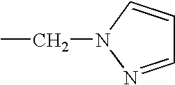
C(C)N1C=CC=N1
